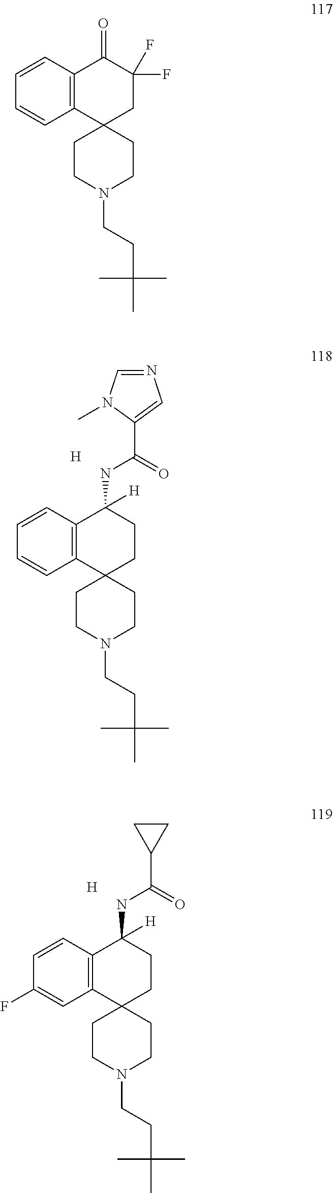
C12=C(C=CC=C1)C(=O)C(F)(F)CC21CCN(CCC(C)(C)C)CC1.C12(CCN(CCC(C)(C)C)CC1)CCC(NC(C1=CN=CN1C)=O)([H])C1=C2C=CC=C1.[H].[H].C12(CCN(CCC(C)(C)C)CC1)CCC(NC(C1CC1)=O)([H])C1=C2C=C(F)C=C1
